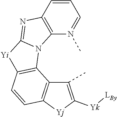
C1=CC2=C(N(C)=C1)N1C(=N2)[Yi]C2=C1C1=C(C=C2)[Yj]C([Yk][LBy])=C1C
